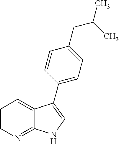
C1=CN=C2C(=C1)C(C1=CC=C(CC(C)C)C=C1)=CN2
